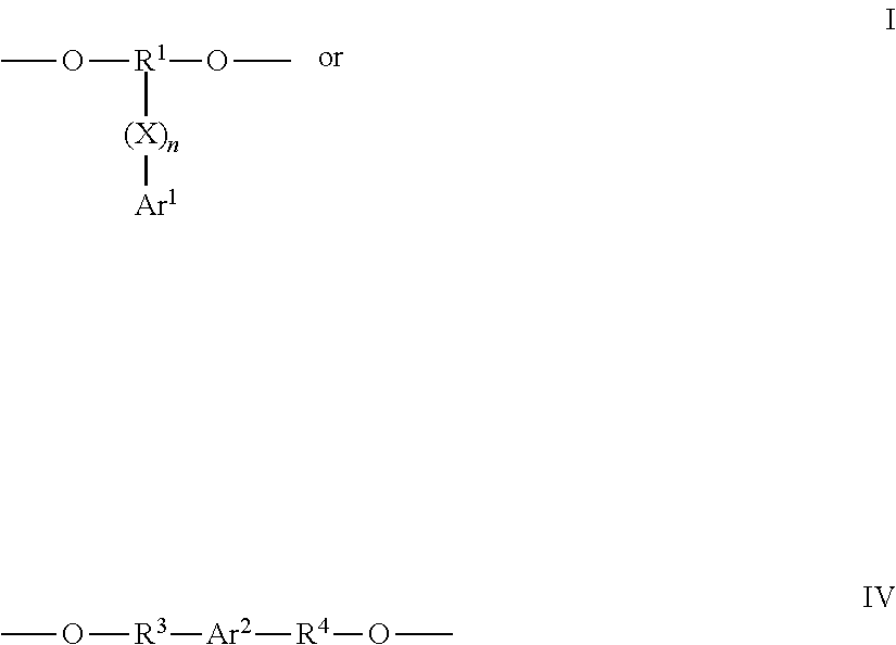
CO[R1](OC)[(X)n][Ar1].CO[R3][Ar2][R4]OC
